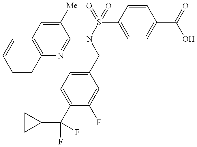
C12=C(N=C(N(S(=O)(C3=CC=C(C(=O)O)C=C3)=O)CC3=CC=C(C(F)(F)C4CC4)C(F)=C3)C([Me])=C1)C=CC=C2
